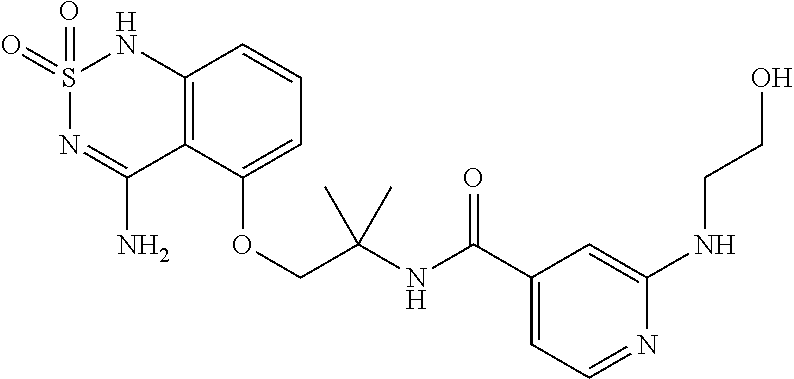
C12=C(C(OCC(NC(C3=CC=NC(NCCO)=C3)=O)(C)C)=CC=C1)C(N)=NS(=O)(=O)N2
